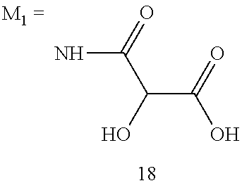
NC(=O)C(O)C(=O)O
